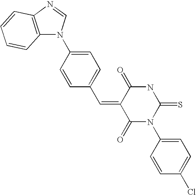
C12=C(N=CN1C1=CC=C(C=C3C(=O)N(C4=CC=C(Cl)C=C4)C(=S)NC3=O)C=C1)C=CC=C2
